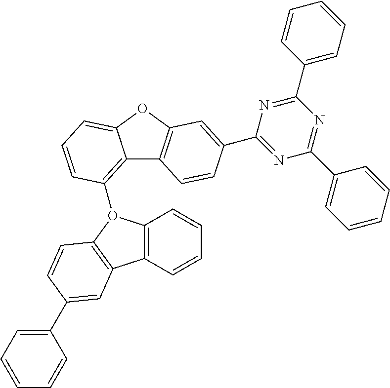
C12=C(O3C4=C(C=CC=C4)C4=C3C=CC(C3=CC=CC=C3)=C4)C=CC=C1OC1=C2C=CC(C2=NC(C3=CC=CC=C3)=NC(C3=CC=CC=C3)=N2)=C1
